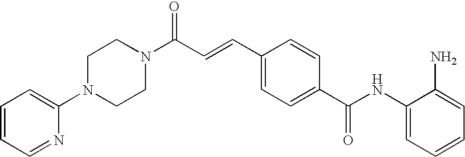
C(C=CC1=CC=C(C(NC2=CC=CC=C2N)=O)C=C1)(N1CCN(C2=CC=CC=N2)CC1)=O
